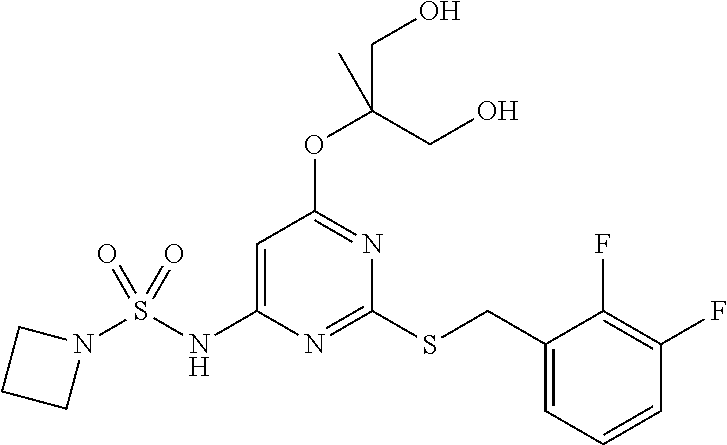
C1(CSC2=NC(NS(N3CCC3)(=O)=O)=CC(OC(CO)(C)CO)=N2)=CC=CC(F)=C1F
